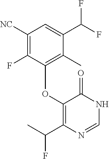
C1([NC])=C(F)C(OC2=C(C(C)F)N=CNC2=O)=C(C)C(C(F)F)=C1
